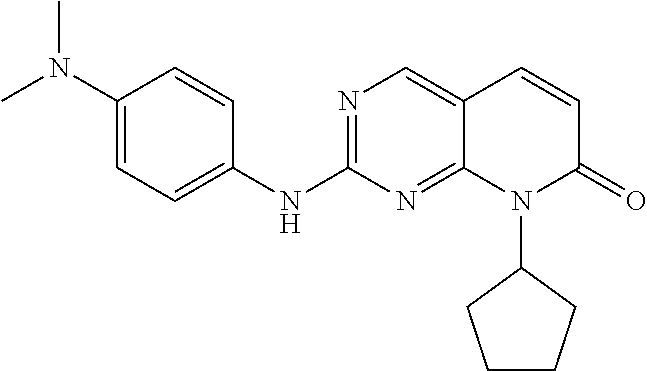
CN(C)C1=CC=C(NC2=NC=C3C(=N2)N(C2CCCC2)C(=O)C=C3)C=C1
